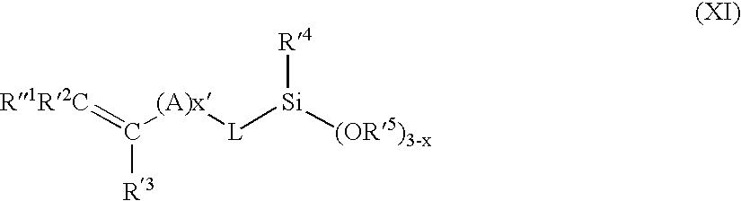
[R1R2C]=C([(A)x][L][Si]([(OR5)3-x])[R4])[R3]
